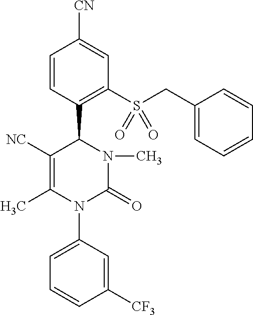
C1=CC(C2C([NC])=C(C)N(C3=CC=CC([CF3])=C3)C(=O)N2C)=C(S(CC2=CC=CC=C2)(=O)=O)C=C1[CN]
